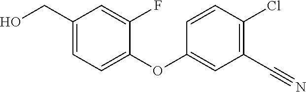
C1=CC(Cl)=C(C#N)C=C1OC1=CC=C(CO)C=C1F
